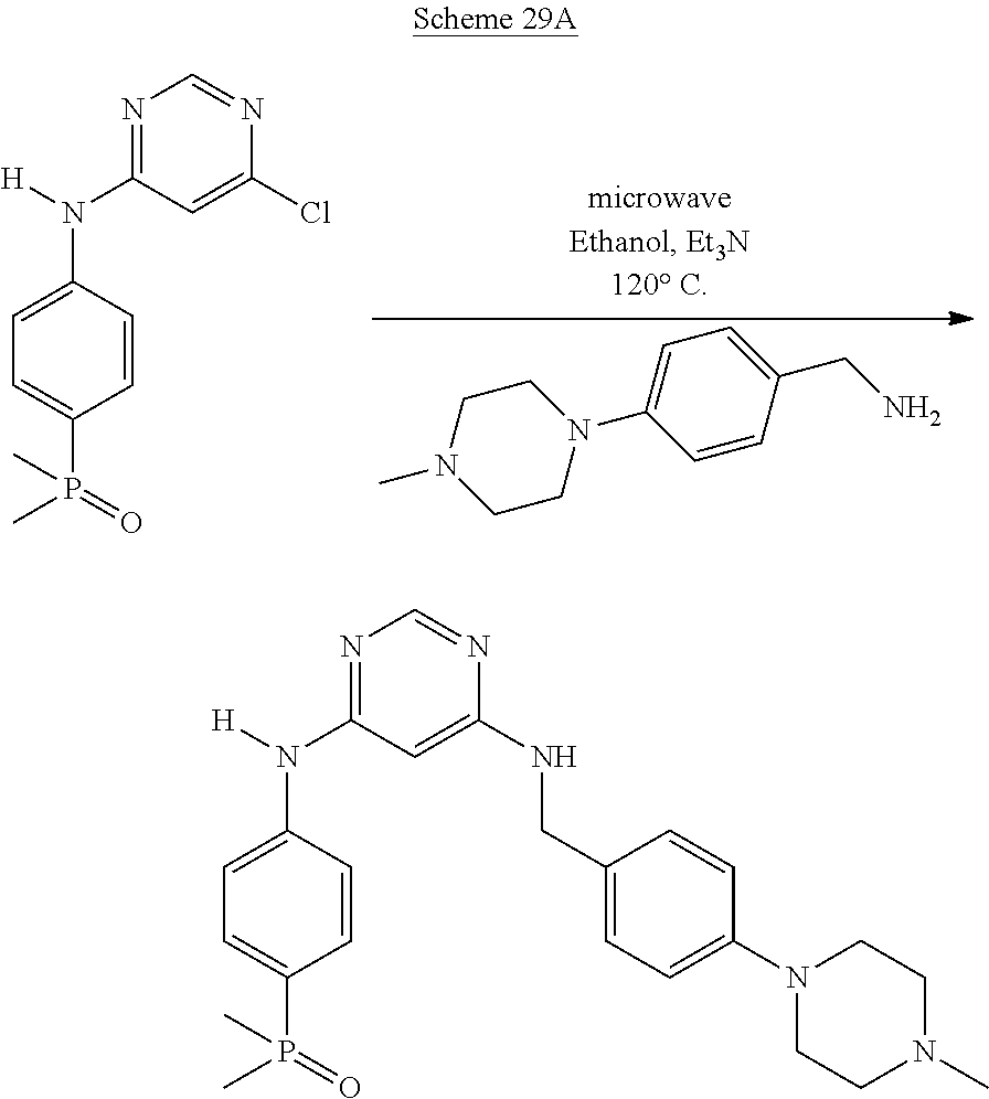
C1CN(C)CCN1C1=CC=C(CN)C=C1.N1=C(N(C2=CC=C(P(C)(=O)C)C=C2)[H])C=C(Cl)N=C1.N1=C(N(C2=CC=C(P(C)(=O)C)C=C2)[H])C=C(NCC2=CC=C(N3CCN(C)CC3)C=C2)N=C1
